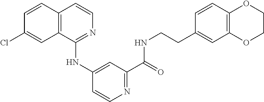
C1(Cl)=CC2=C(C=C1)C=CN=C2NC1=CC(C(=O)NCCC2=CC3=C(C=C2)OCCO3)=NC=C1
